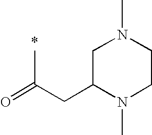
O=C(CC1N(C)CCN(C)C1)C
